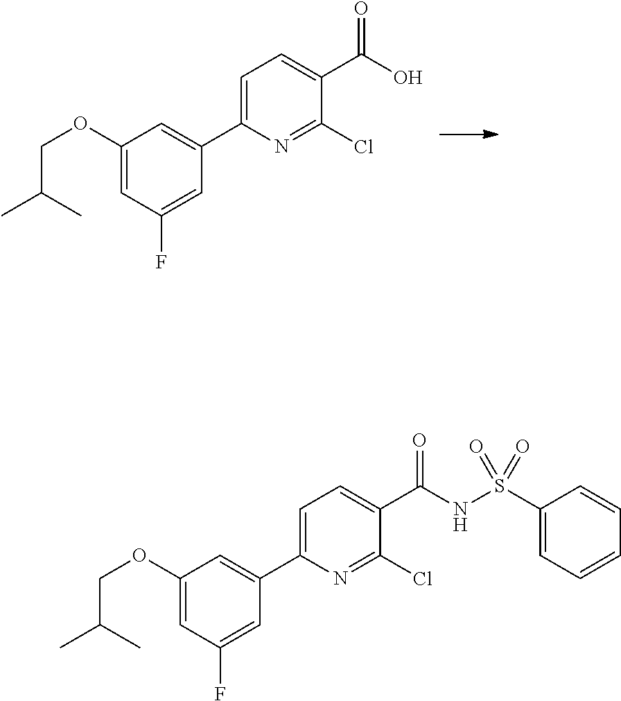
C1=C(C2=CC(OCC(C)C)=CC(F)=C2)N=C(Cl)C(C(O)=O)=C1.C1=C(C2=CC(OCC(C)C)=CC(F)=C2)N=C(Cl)C(C(NS(C2=CC=CC=C2)(=O)=O)=O)=C1
